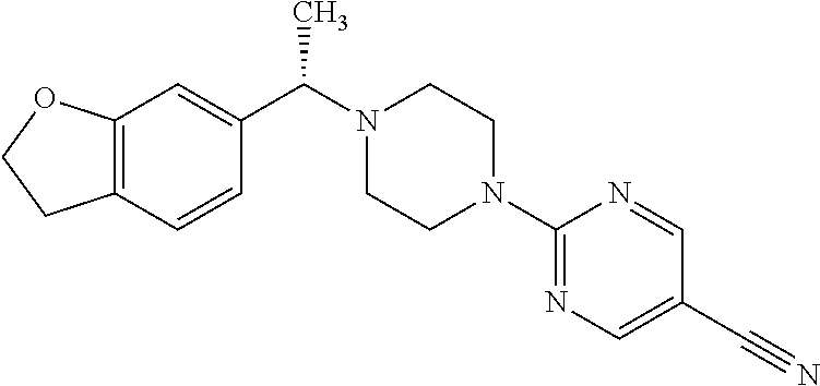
C12=C(C=CC(C(N3CCN(C4=NC=C(C#N)C=N4)CC3)C)=C1)CCO2
